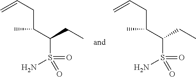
C=CCC(C(CC)S(=O)(=O)N)C.C=CCC(C(CC)S(=O)(=O)N)C
